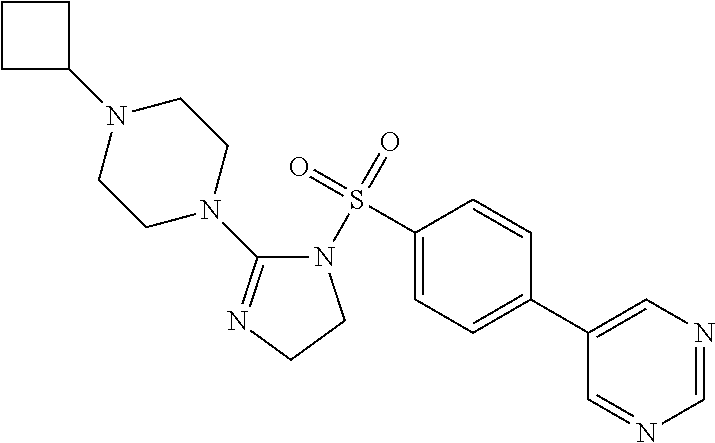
C1(S(=O)(=O)N2C(N3CCN(C4CCC4)CC3)=NCC2)=CC=C(C2=CN=CN=C2)C=C1
